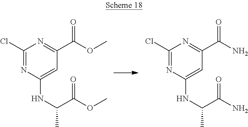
ClC1=NC(NC(C)C(OC)=O)=CC(C(OC)=O)=N1.ClC1=NC(NC(C)C(N)=O)=CC(C(N)=O)=N1
